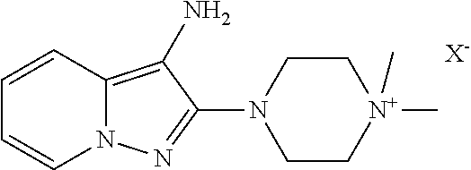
C1=CC2=C(N)C(N3CC[N+](C)(C)CC3)=NN2C=C1.[X-]
